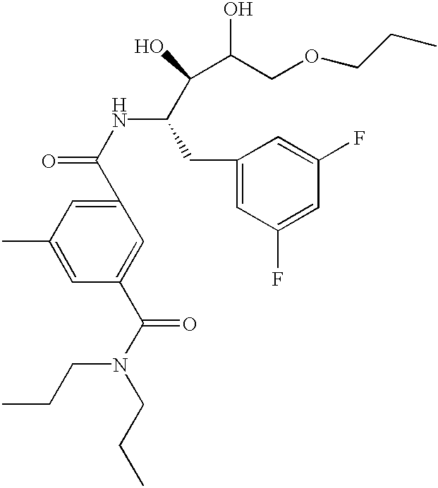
C1(C(NC(C(C(O)COCCC)O)CC2=CC(F)=CC(F)=C2)=O)=CC(C)=CC(C(N(CCC)CCC)=O)=C1
